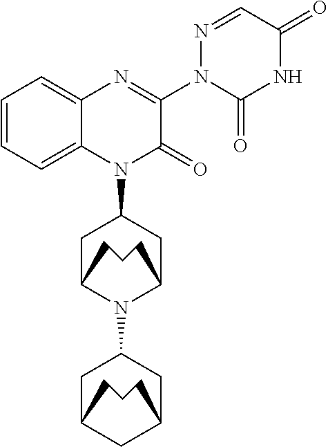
C1C2CCCC(CC1N1C(=O)C(N3N=CC(=O)NC3=O)=NC3=CC=CC=C13)N2C1CC2CC(C1)CCC2
